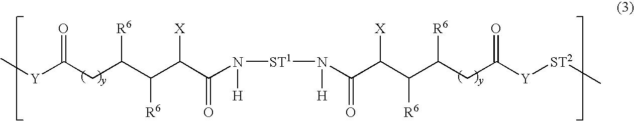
O=C(CC(C(C(C(=O)N([ST1]N([H])C(=O)C(C(C(CC([Y][ST2]C)=O)[R6])[R6])[X])[H])[X])[R6])[R6])[Y]C
